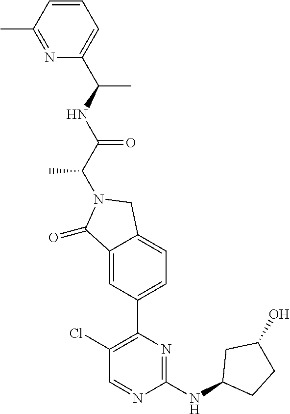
C1(=O)C2=CC(C3=C(Cl)C=NC(NC4CCC(O)C4)=N3)=CC=C2CN1C(C(NC(C1=CC=CC(C)=N1)C)=O)C
